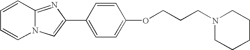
C1=CC2=NC(C3=CC=C(OCCCN4CCCCC4)C=C3)=CN2C=C1
